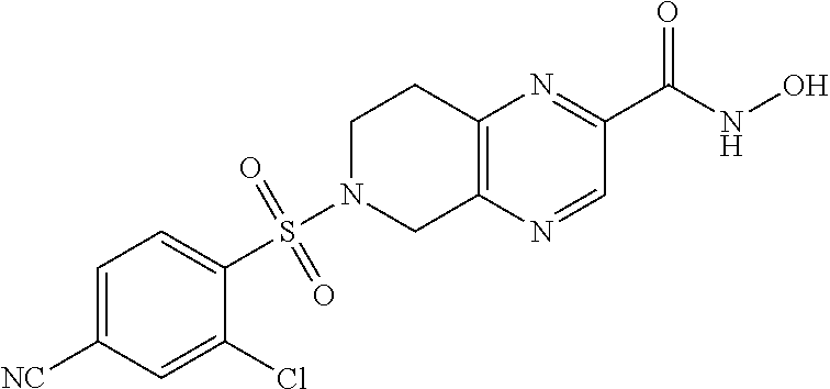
C12=C(N=CC(C(NO)=O)=N1)CN(S(C1=CC=C([NC])C=C1Cl)(=O)=O)CC2
